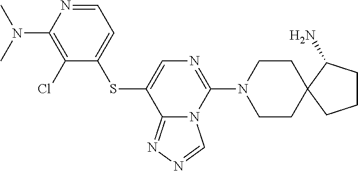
S(C1=CN=C(N2CCC3(CC2)C(N)CCC3)N2C1=NN=C2)C1=CC=NC(N(C)C)=C1Cl
